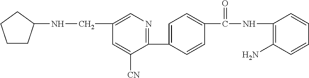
C1(CNC2CCCC2)=CN=C(C2=CC=C(C(NC3=C(N)C=CC=C3)=O)C=C2)C([CN])=C1
